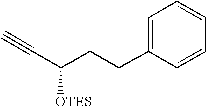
C(C(CCC1=CC=CC=C1)[OTES])#C
